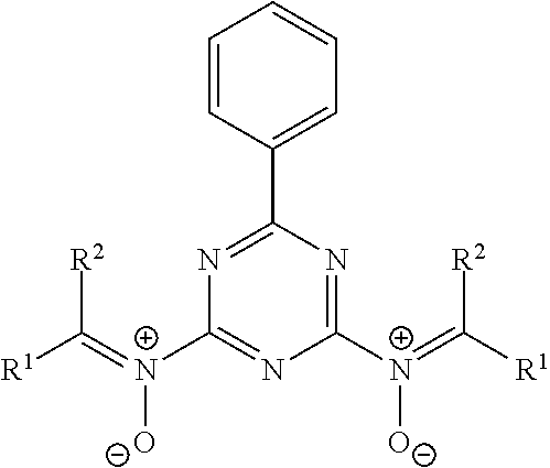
N1=C(C2=CC=CC=C2)N=C([N+](=C([R1])[R2])[O-])N=C1[N+](=C([R1])[R2])[O-]
